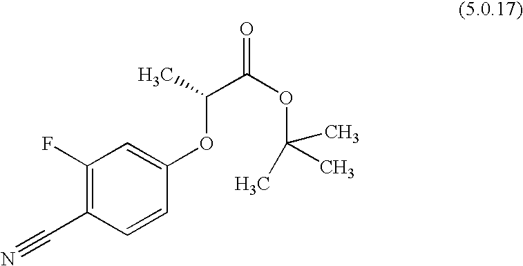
C1(F)=C(C#N)C=CC(OC(C)C(OC(C)(C)C)=O)=C1
